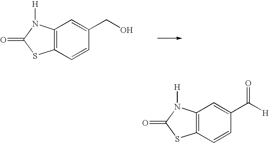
C12=C(C=CC(CO)=C1)SC(=O)N2[H].C12=C(C=CC(C([H])=O)=C1)SC(=O)N2[H]
